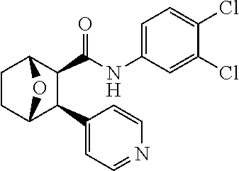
C1CC2C(C3=CC=NC=C3)C(C(NC3=CC=C(Cl)C(Cl)=C3)=O)C1O2
